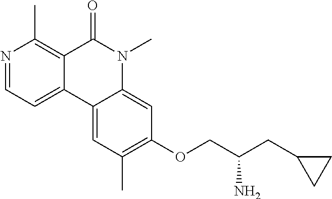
C12=CC(C)=C(OCC(CC3CC3)N)C=C1N(C)C(=O)C1=C(C)N=CC=C21
